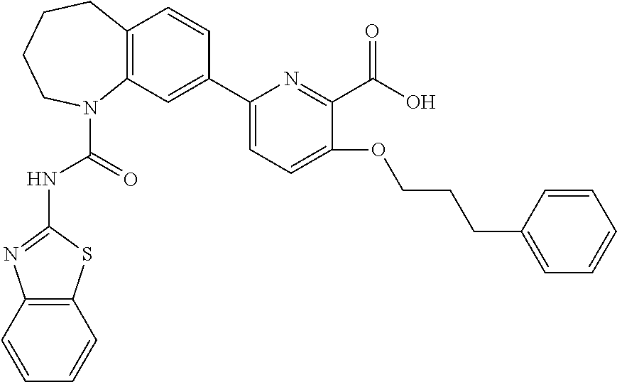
C1=C(C2=CC=C(OCCCC3=CC=CC=C3)C(C(O)=O)=N2)C=CC2=C1N(C(=O)NC1=NC3=C(S1)C=CC=C3)CCCC2
